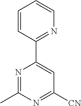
N1=C(C)N=C([CN])C=C1C1=NC=CC=C1
